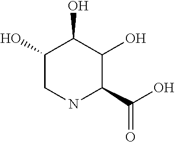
C1(O)CNC(C(O)=O)C(O)C1O
